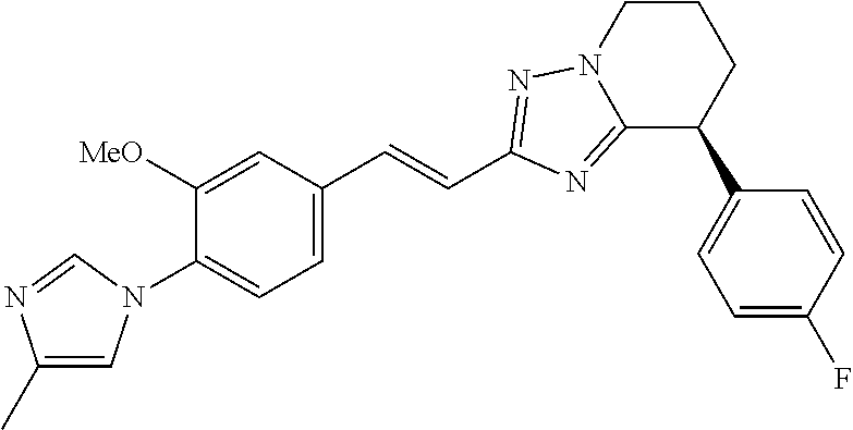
C1(N2C=C(C)N=C2)=CC=C(C=CC2=NN3CCCC(C4=CC=C(F)C=C4)C3=N2)C=C1[MeO]
